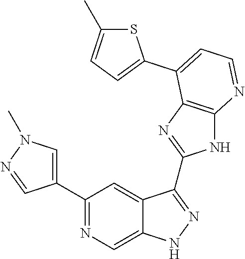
C1(C2=NC=C3C(=C2)C(C2=NC4=C(N2)N=CC=C4C2=CC=C(C)S2)=NN3)=CN(C)N=C1
